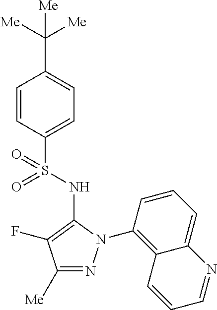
C1=CC(S(=O)(NC2=C(F)C([Me])=NN2C2=C3C(=CC=C2)N=CC=C3)=O)=CC=C1C([Me])([Me])[Me]
